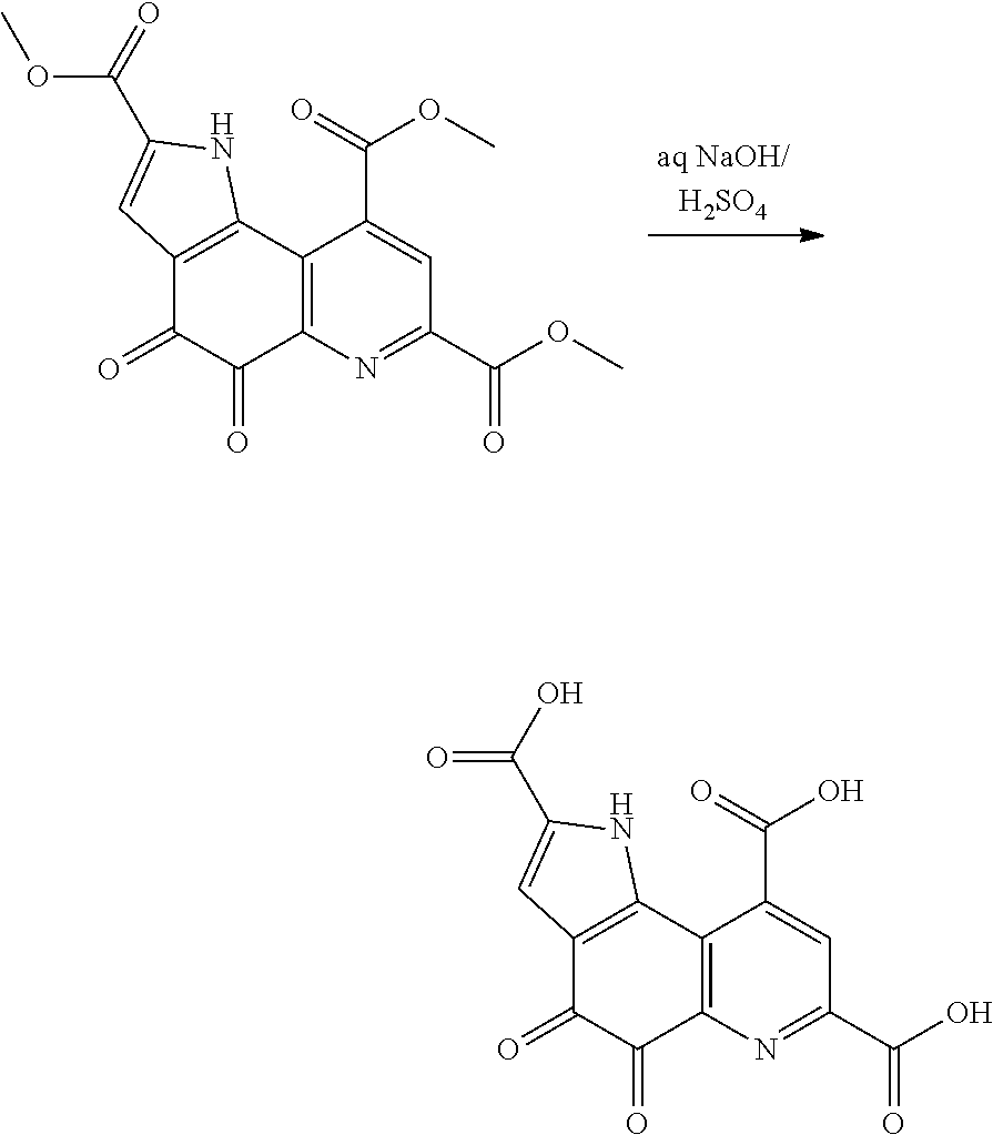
C12=C(C3=C(C(=O)C1=O)N=C(C(OC)=O)C=C3C(=O)OC)NC(C(=O)OC)=C2.C12=C(C3=C(C(=O)C1=O)N=C(C(O)=O)C=C3C(=O)O)NC(C(O)=O)=C2
